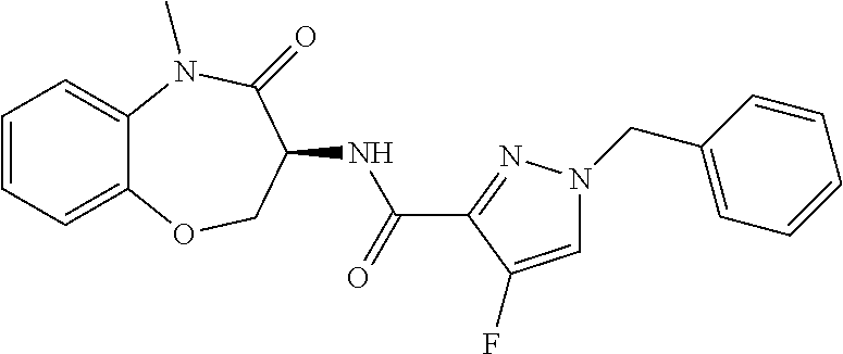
C1=CC=C2C(=C1)N(C)C(=O)C(NC(C1=NN(CC3=CC=CC=C3)C=C1F)=O)CO2
